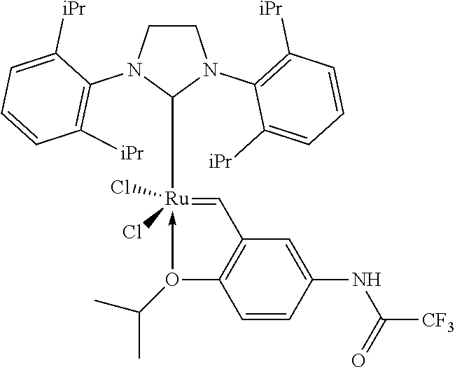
C1CN(C2=C([iPr])C=CC=C2[iPr])C([Ru](=CC2=C(O(C(C)C)->C)C=CC(NC([CF3])=O)=C2)(Cl)Cl)N1C1=C([iPr])C=CC=C1[iPr]
